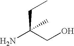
C(C(CO)(N)C)C
